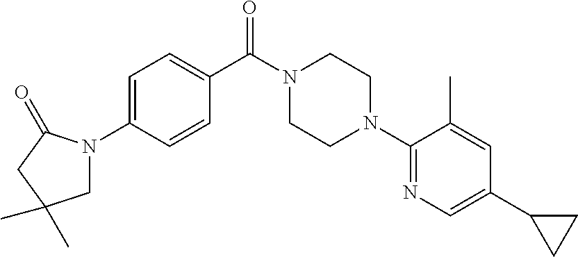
C1=C(N2CC(C)(C)CC2=O)C=CC(C(N2CCN(C3=NC=C(C4CC4)C=C3C)CC2)=O)=C1
